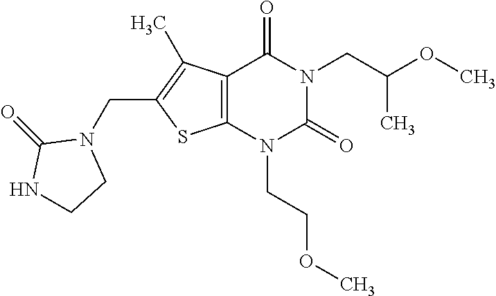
C12=C(N(CCOC)C(=O)N(CC(OC)C)C1=O)SC(CN1C(=O)NCC1)=C2C
